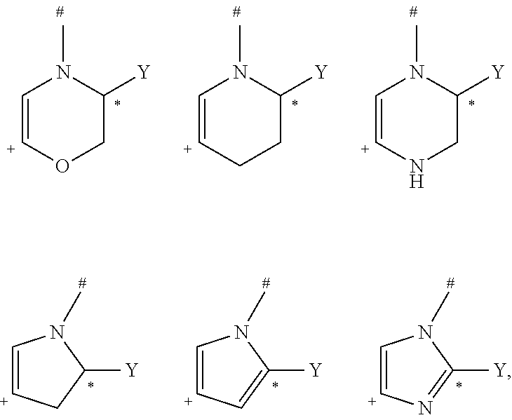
C1=[C+]OCC([Y])N1C.C1=[C+]CCC([Y])N1C.C1=[C+]NCC([Y])N1C.C1=[C+]CC([Y])N1C.C1=[C+]C=C([Y])N1C.C1=[C+]N=C([Y])N1C
